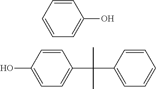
C1=CC=CC=C1O.C1=CC(O)=CC=C1C(C1=CC=CC=C1)(C)C
